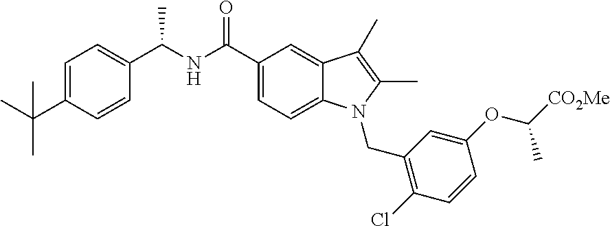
C1=CC(C(NC(C2=CC=C3C(=C2)C(C)=C(C)N3CC2=C(Cl)C=CC(OC(C)[CO2Me])=C2)=O)C)=CC=C1C(C)(C)C
